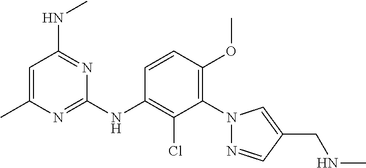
C1=CC(OC)=C(N2N=CC(CNC)=C2)C(Cl)=C1NC1=NC(C)=CC(NC)=N1
